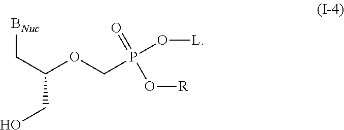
C(C(OCP(O[L])(=O)O[R])CO)[BNuc]
